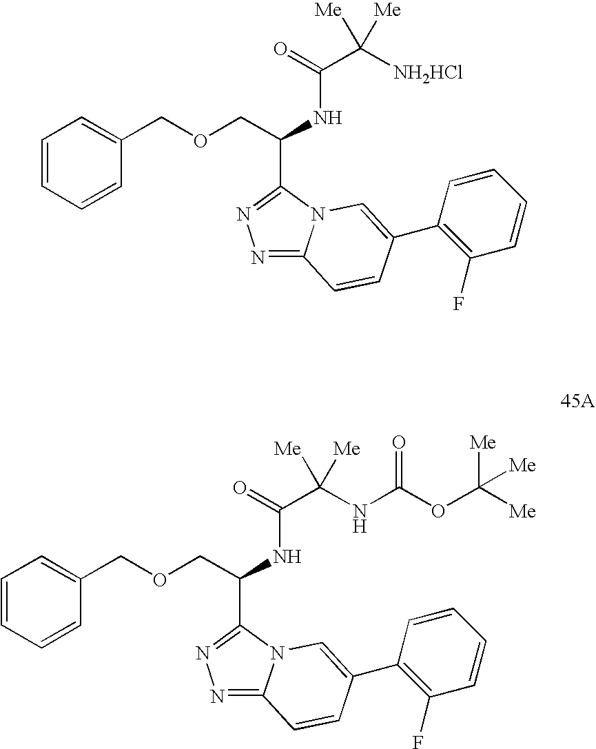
C1=CC=CC(COCC(NC(C([NH2HCl])([Me])[Me])=O)C2=NN=C3N2C=C(C2=C(F)C=CC=C2)C=C3)=C1.C1=CC=CC(COCC(NC(C(NC(OC([Me])([Me])[Me])=O)([Me])[Me])=O)C2=NN=C3N2C=C(C2=C(F)C=CC=C2)C=C3)=C1
